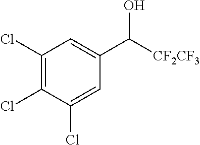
C1(Cl)=C(Cl)C(Cl)=CC(C(O)[CF2CF3])=C1
